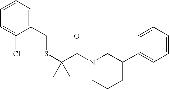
C1=CC=C(CSC(C(=O)N2CCCC(C3=CC=CC=C3)C2)(C)C)C(Cl)=C1
